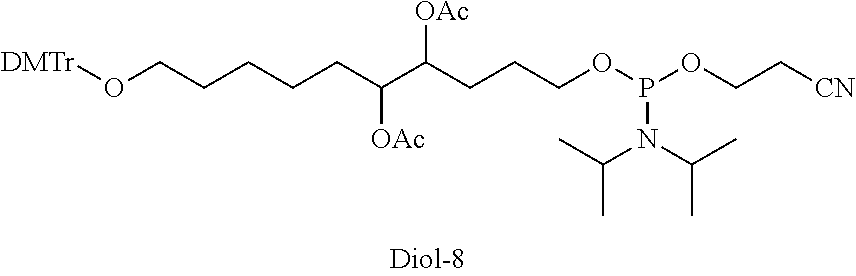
[DMTr]OCCCCCC(C(CCCOP(OCC[CN])N(C(C)C)C(C)C)[OAc])[OAc]
